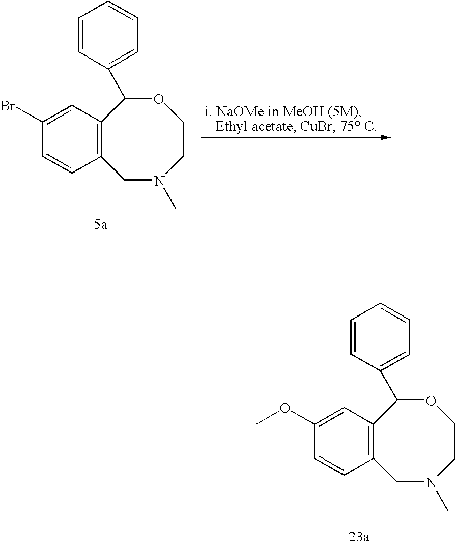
C12=C(C=C(OC)C=C1)C(C1=CC=CC=C1)OCCN(C)C2.C12=C(C=C(Br)C=C1)C(C1=CC=CC=C1)OCCN(C)C2
